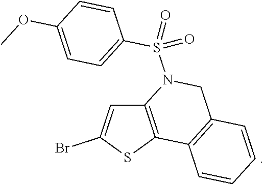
C12=C(SC(Br)=C1)C1=C(CN2S(=O)(C2=CC=C(OC)C=C2)=O)C=CC=C1
